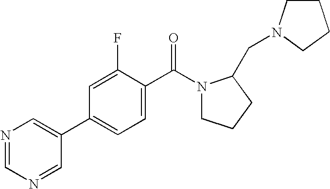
C1=NC=C(C2=CC=C(C(=O)N3CCCC3CN3CCCC3)C(F)=C2)C=N1
